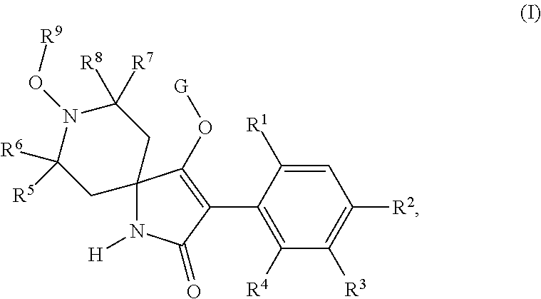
C12(N([H])C(=O)C(C3=C([R4])C([R3])=C([R2])C=C3[R1])=C1O[G])CC([R8])([R7])N(O[R9])C([R6])([R5])C2
